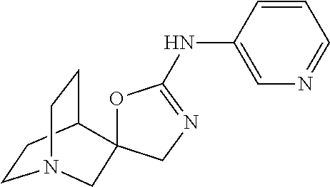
C1CC2CCN1CC21OC(NC2=CN=CC=C2)=NC1
